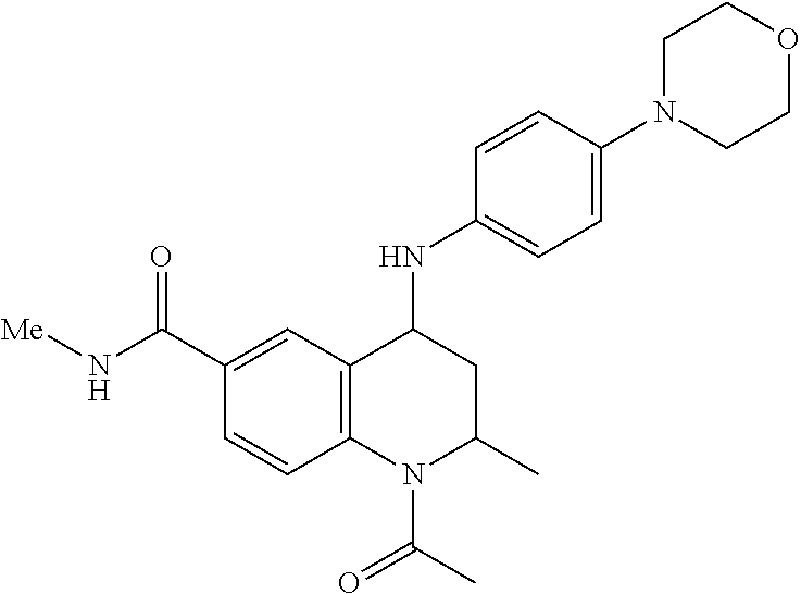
C1=C(C(N[Me])=O)C=CC2=C1C(NC1=CC=C(N3CCOCC3)C=C1)CC(C)N2C(C)=O
